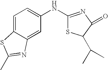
C1=C2C(=CC(NC3=NC(=O)C(C(C)C)S3)=C1)N=C(C)S2
